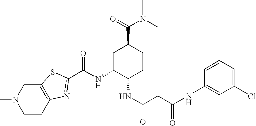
C1CC2=C(CN1C)SC(C(NC1C(NC(=O)CC(NC3=CC(Cl)=CC=C3)=O)CCC(C(=O)N(C)C)C1)=O)=N2
